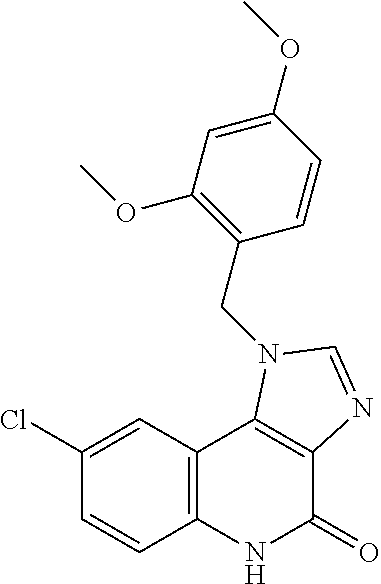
C1(Cl)=CC2=C(C=C1)NC(=O)C1=C2N(CC2=C(OC)C=C(OC)C=C2)C=N1
